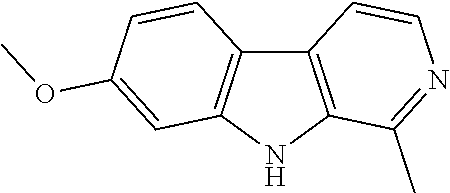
C12=C(NC3=C1C=CC(OC)=C3)C(C)=NC=C2
